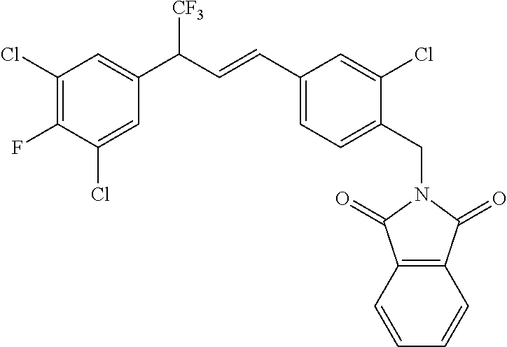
C1(Cl)=C(F)C(Cl)=CC(C(C=CC2=CC=C(CN3C(=O)C4=C(C3=O)C=CC=C4)C(Cl)=C2)[CF3])=C1
